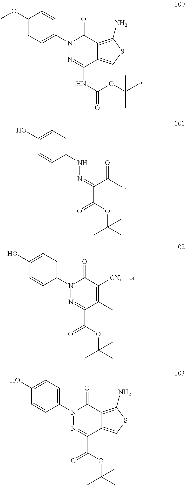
C1(OC)=CC=C(N2N=C(NC(=O)OC(C)(C)C)C3=CSC(N)=C3C2=O)C=C1.C1(NN=C(C(OC(C)(C)C)=O)C(C)=O)=CC=C(O)C=C1.C1(N2N=C(C(OC(C)(C)C)=O)C(C)=C([CN])C2=O)=CC=C(O)C=C1.C1(O)=CC=C(N2N=C(C(OC(C)(C)C)=O)C3=CSC([NH2])=C3C2=O)C=C1
